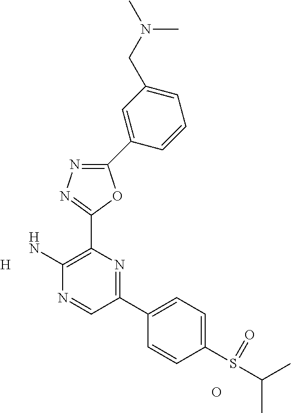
[H].C1(C2=CC(CN(C)C)=CC=C2)=NN=C(C2=C(N)N=CC(C3=CC=C(S(C(C)C)=O)C=C3)=N2)O1.O
